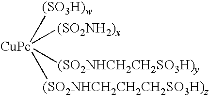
[CuPc]([(SO2NH2)x])([(SO2NHCH2CH2SO3H)y])([(SO2NHCH2CH2CH2SO3H)z])[(SO3H)w]
